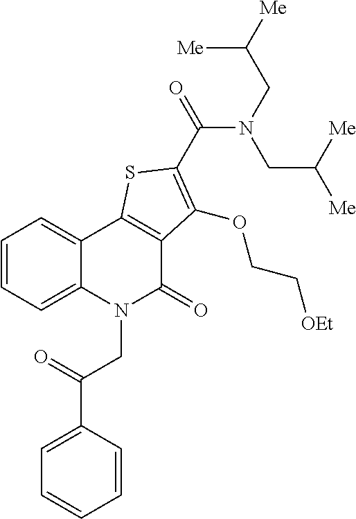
C1(C(=O)CN2C(=O)C3=C(C4=CC=CC=C24)SC(C(N(CC([Me])[Me])CC([Me])[Me])=O)=C3OCC[OEt])=CC=CC=C1
